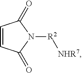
C1=CC(=O)N([R2][NHR7])C1=O
